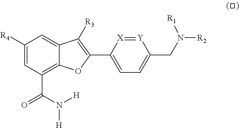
C1([R4])=CC(C(N([H])[H])=O)=C2C(=C1)C([R3])=C(C1=CC=C(CN([R2])[R1])[Y]=[X]1)O2
